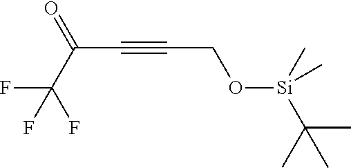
FC(F)(F)C(C#CCO[Si](C(C)(C)C)(C)C)=O
